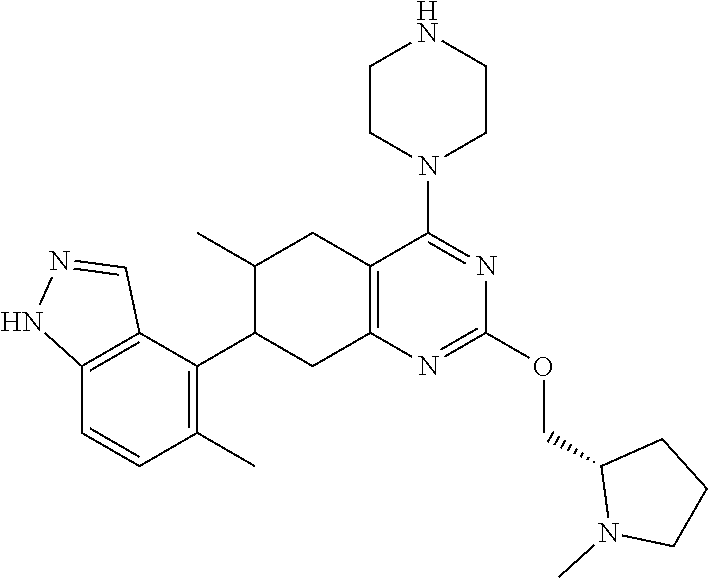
C12=C(N=C(OCC3N(C)CCC3)N=C1N1CCNCC1)CC(C1=C(C)C=CC3=C1C=NN3)C(C)C2
